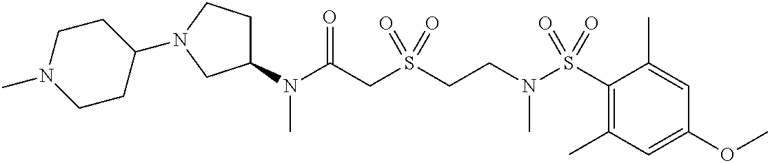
C1(S(N(CCS(CC(N(C2CCN(C3CCN(C)CC3)C2)C)=O)(=O)=O)C)(=O)=O)=C(C)C=C(OC)C=C1C
